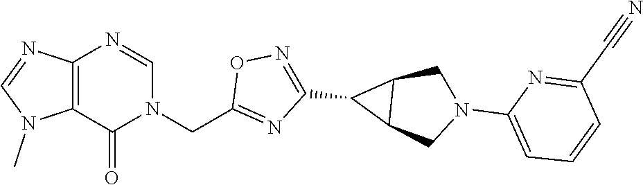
C12=C(N=CN(CC3=NC(C4C5C4CN(C4=CC=CC(C#N)=N4)C5)=NO3)C1=O)N=CN2C
